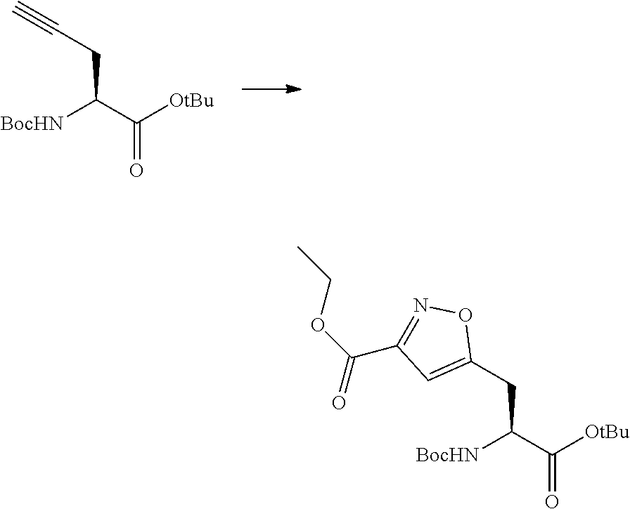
[BocHN]C(C([OtBu])=O)CC#C.[BocHN]C(C([OtBu])=O)CC1=CC(C(OCC)=O)=NO1
